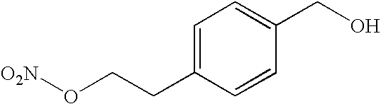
C1=C(CCO[O2N])C=CC(CO)=C1
